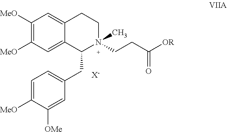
C1([MeO])=C([MeO])C=C2C(=C1)CCN(CCC(=O)[OR])(C)C2CC1=CC=C([MeO])C([OMe])=C1.[X-]
